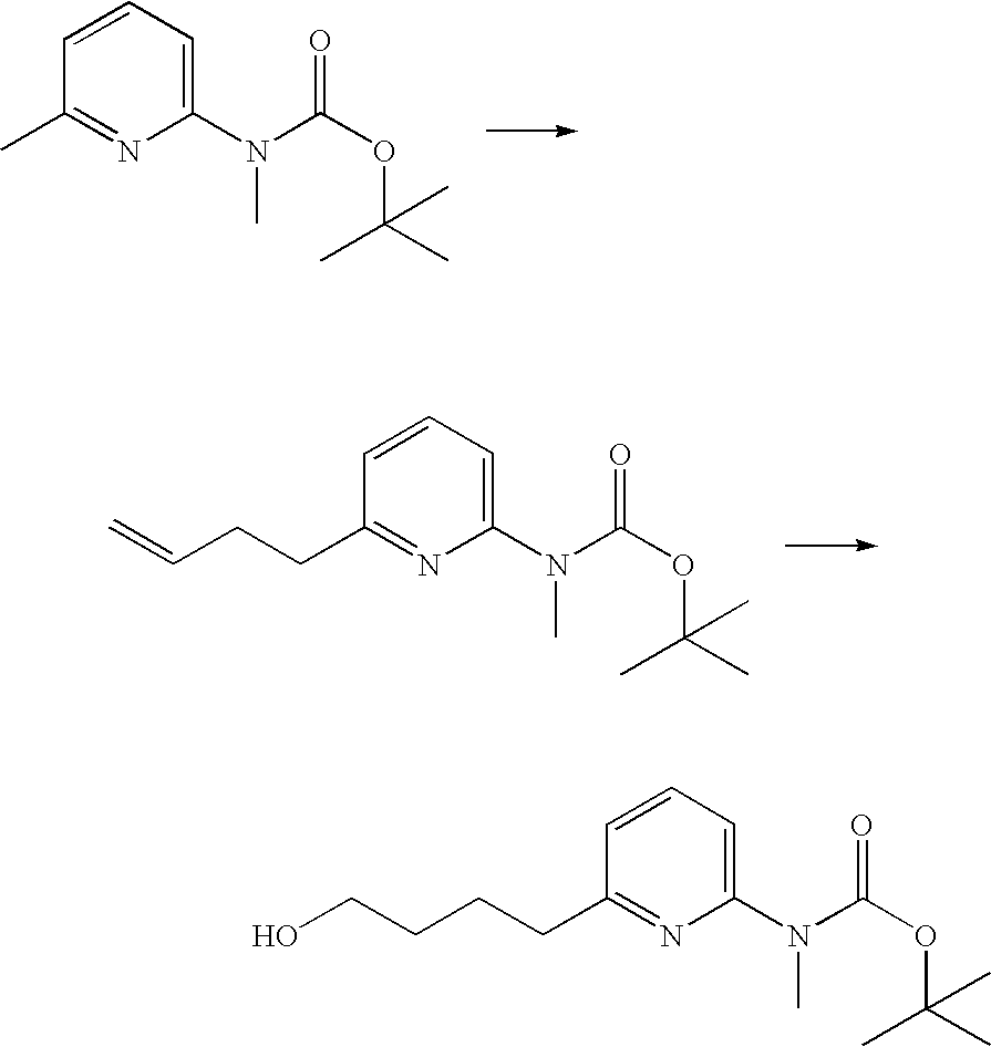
C1=C(N(C(OC(C)(C)C)=O)C)N=C(C)C=C1.C1=C(N(C(OC(C)(C)C)=O)C)N=C(CCC=C)C=C1.C1=C(N(C(OC(C)(C)C)=O)C)N=C(CCCCO)C=C1
